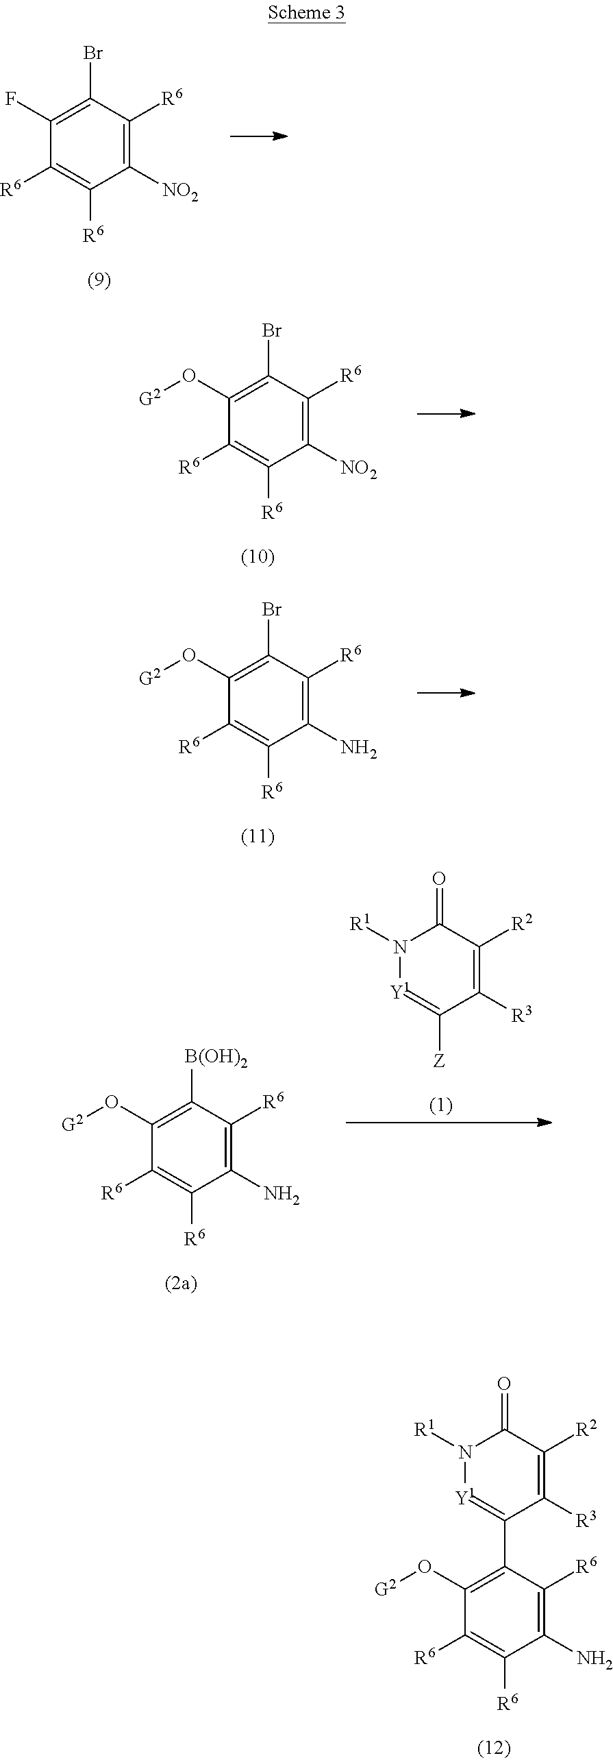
N1([R1])[Y1]=C(C2=C(O[G2])C([R6])=C([R6])C(N)=C2[R6])C([R3])=C([R2])C1=O.C1(F)=C(Br)C([R6])=C([NO2])C([R6])=C1[R6].C1(O[G2])=C(Br)C([R6])=C([NO2])C([R6])=C1[R6].C1(O[G2])=C(Br)C([R6])=C(N)C([R6])=C1[R6].C1(O[G2])=C([B(OH)2])C([R6])=C(N)C([R6])=C1[R6].N1([R1])[Y1]=C([Z])C([R3])=C([R2])C1=O
